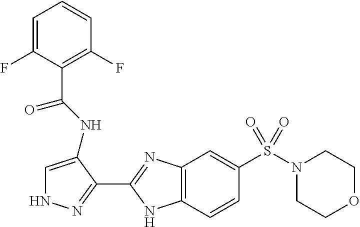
C1=C(F)C(C(NC2=CNN=C2C2=NC3=C(N2)C=CC(S(N2CCOCC2)(=O)=O)=C3)=O)=C(F)C=C1
